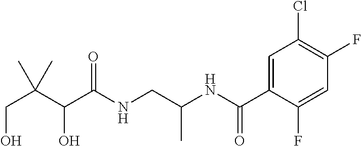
C(C(C(C(NCC(NC(C1=CC(Cl)=C(F)C=C1F)=O)C)=O)O)(C)C)O
